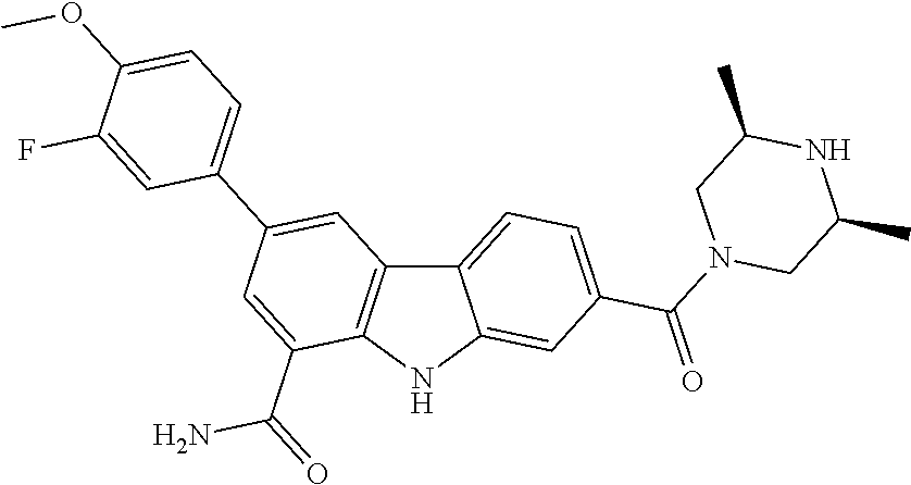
C12=CC=C(C(N3CC(C)NC(C)C3)=O)C=C1NC1=C2C=C(C2=CC=C(OC)C(F)=C2)C=C1C(=O)N
